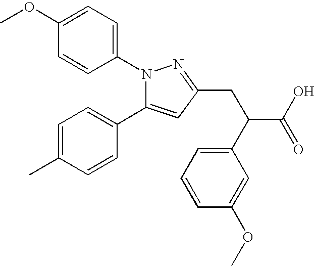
COC1=CC=C(N2C(C3=CC=C(C)C=C3)=CC(CC(C(O)=O)C3=CC=CC(OC)=C3)=N2)C=C1
